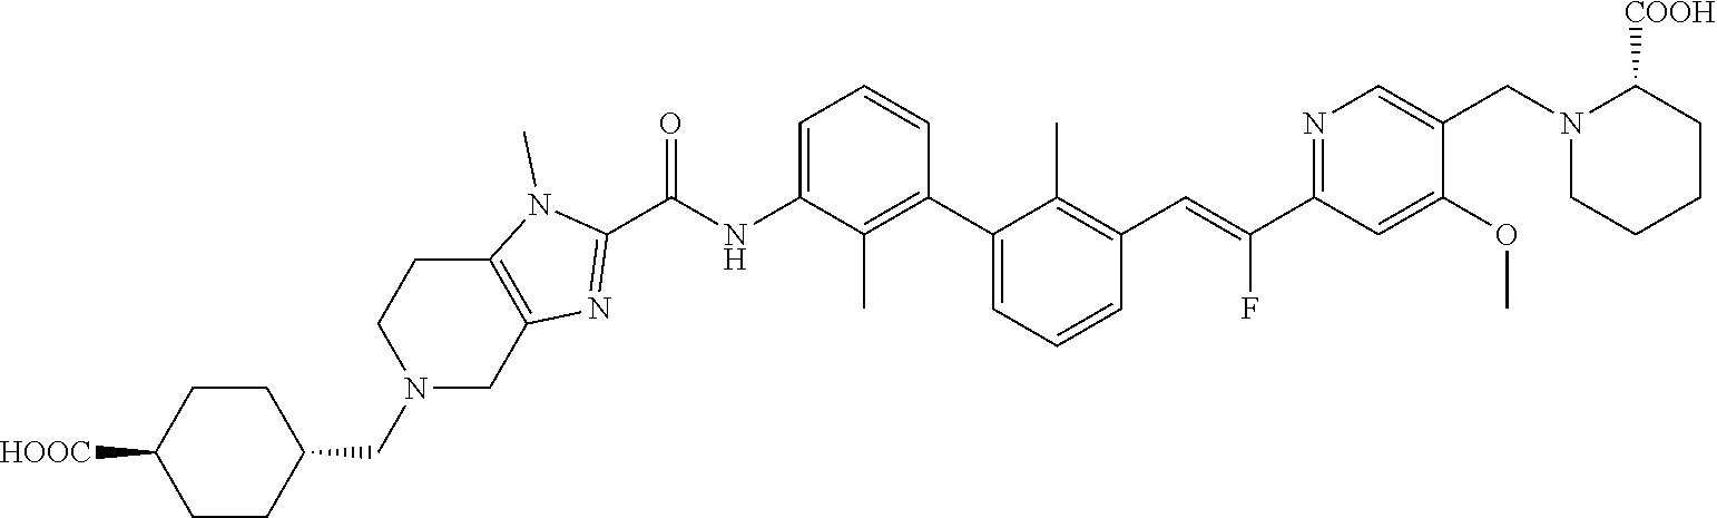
C1(C2=CC=CC(C=C(C3=NC=C(CN4C([COOH])CCCC4)C(OC)=C3)F)=C2C)=C(C)C(NC(C2=NC3=C(N2C)CCN(CC2CCC([HOOC])CC2)C3)=O)=CC=C1
